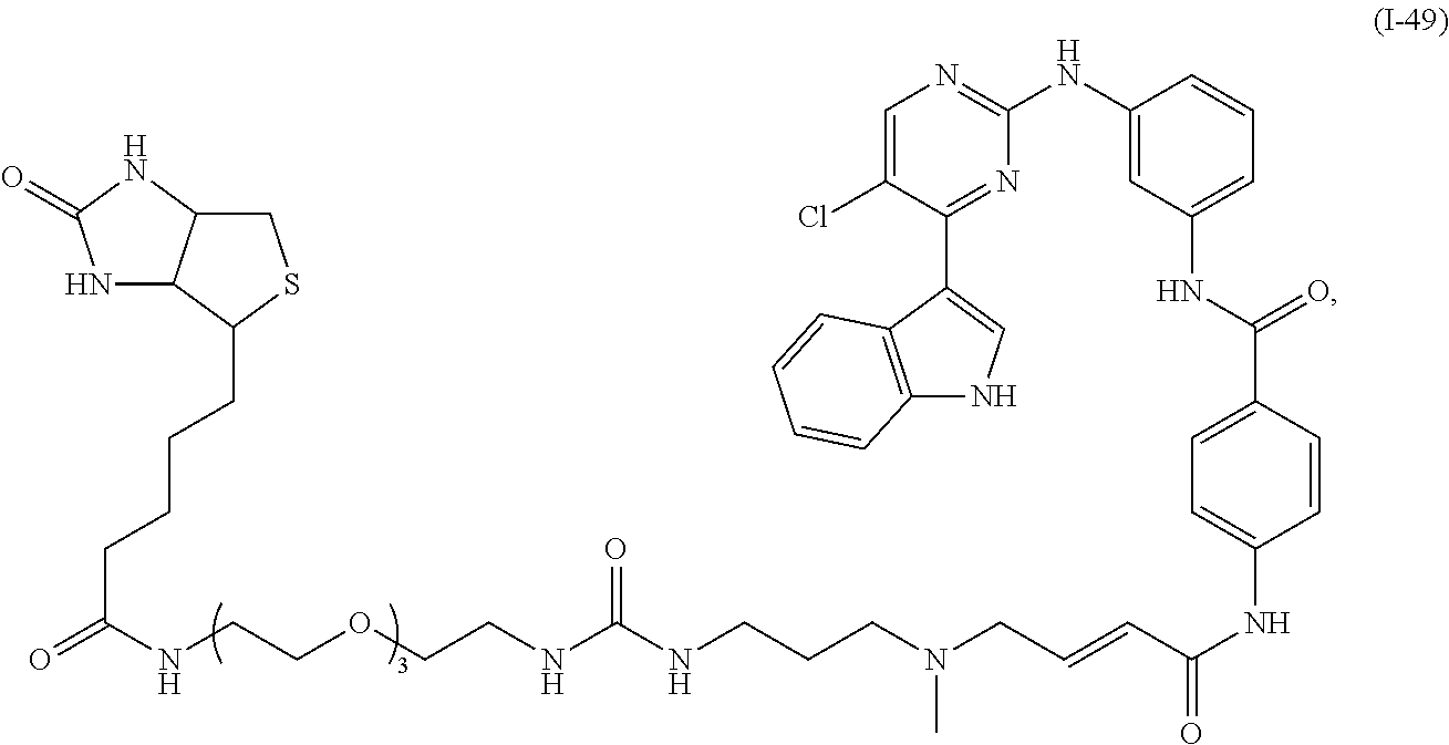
C1(NC2=NC=C(Cl)C(C3=CNC4=C3C=CC=C4)=N2)=CC(NC(=O)C2=CC=C(NC(C=CCN(CCCNC(NCCOCCNC(=O)CCCCC3C4C(CS3)NC(=O)N4)=O)C)=O)C=C2)=CC=C1
